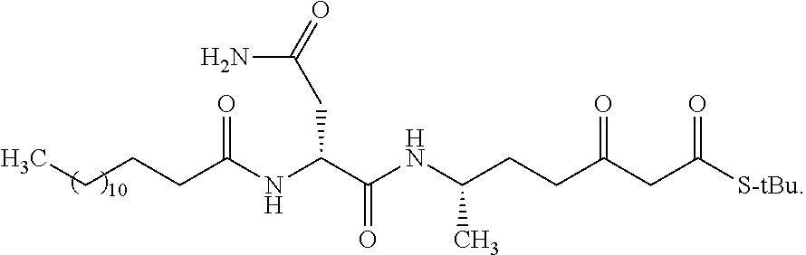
CCCCC(NC(C(NC(CCC(CC([S-tBu])=O)=O)C)=O)CC(N)=O)=O
